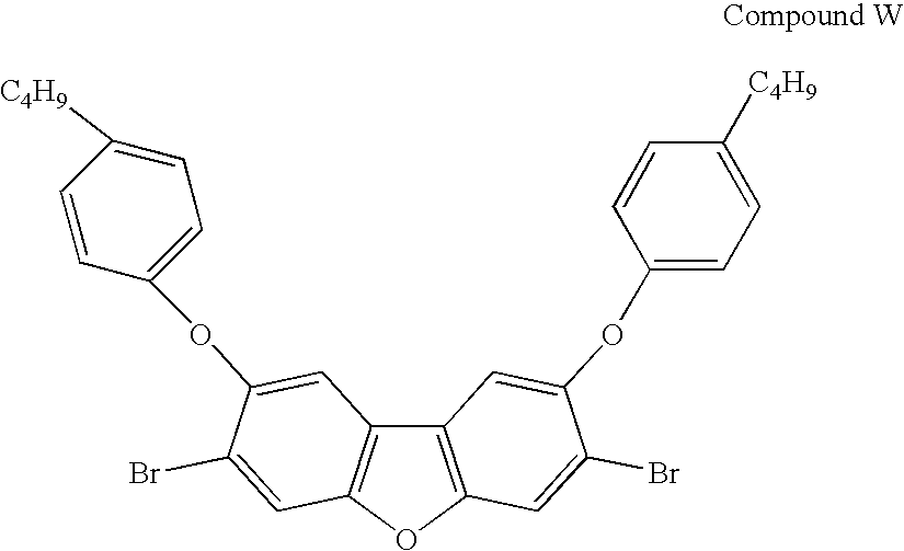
C12=C(OC3=C1C=C(OC1=CC=C([C4H9])C=C1)C(Br)=C3)C=C(Br)C(OC1=CC=C([C4H9])C=C1)=C2
